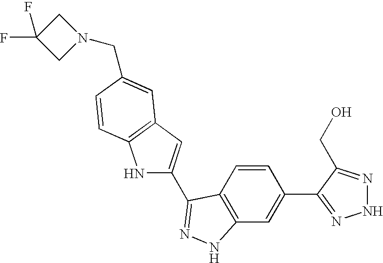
C1=CC2=C(C=C1C1=NNN=C1CO)NN=C2C1=CC2=C(N1)C=CC(CN1CC(F)(F)C1)=C2
